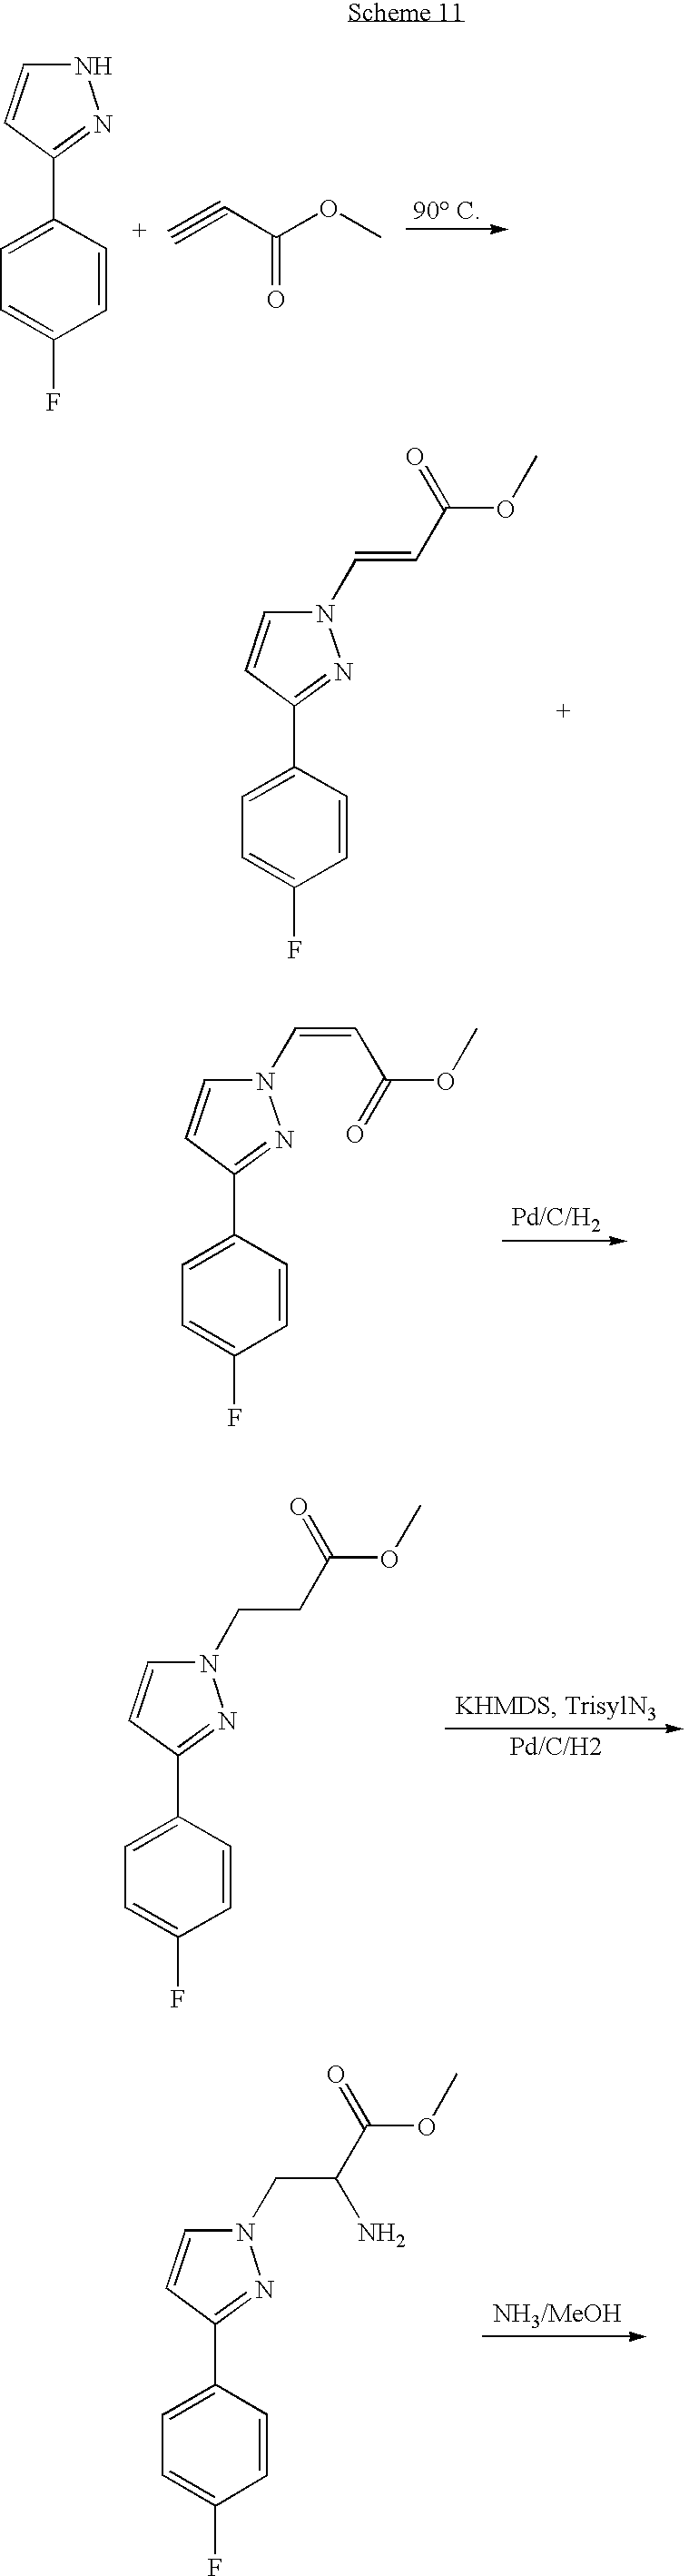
N1C=CC(C2=CC=C(F)C=C2)=N1.C#CC(OC)=O.N1(C=CC(OC)=O)C=CC(C2=CC=C(F)C=C2)=N1.C1=CC(C2=CC=C(F)C=C2)=NN1C=CC(OC)=O.C1=CC(C2=CC=C(F)C=C2)=NN1CCC(OC)=O.C1=CC(C2=CC=C(F)C=C2)=NN1CC(C(OC)=O)N
